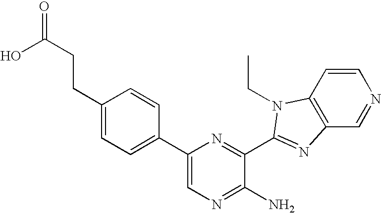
C1(C2=CC=C(CCC(=O)O)C=C2)=CN=C(N)C(C2=NC3=C(C=CN=C3)N2CC)=N1
